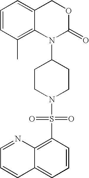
C1=CC(C)=C2C(=C1)COC(=O)N2C1CCN(S(=O)(=O)C2=C3C(=CC=C2)C=CC=N3)CC1
